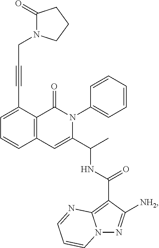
C1=C(C#CCN2C(=O)CCC2)C2=C(C=C1)C=C(C(C)NC(C1=C3N(N=C1[NH2])C=CC=N3)=O)N(C1=CC=CC=C1)C2=O
